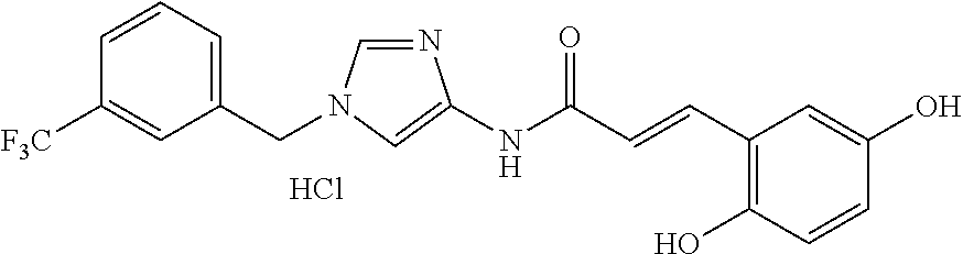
C1(CN2C=NC(NC(C=CC3=C(O)C=CC(O)=C3)=O)=C2)=CC=CC([F3C])=C1.Cl
